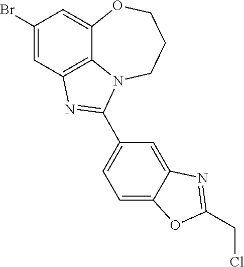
C1(Br)=CC2=C3C(=C1)OCCCN3C(C1=CC=C3C(=C1)N=C(CCl)O3)=N2
